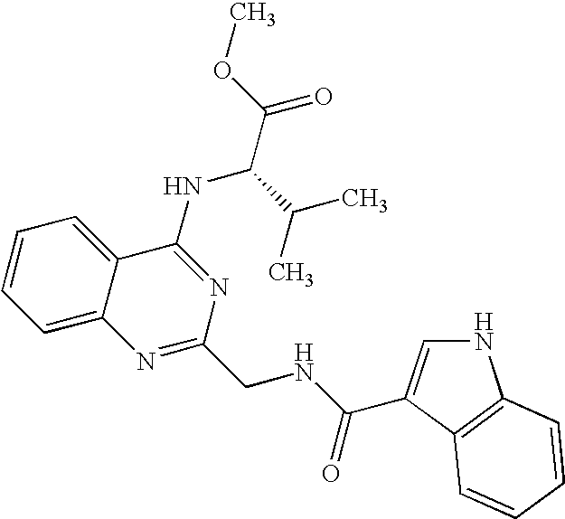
C1=CC=C2C(=C1)C(NC(C(C)C)C(=O)OC)=NC(CNC(=O)C1=CNC3=C1C=CC=C3)=N2
